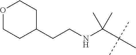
C(C(C)(C)C)(C)(C)NCCC1CCOCC1
